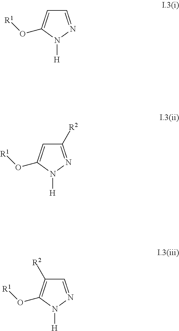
C1=NN([H])C(O[R1])=C1.C1([R2])=NN([H])C(O[R1])=C1.C1=NN([H])C(O[R1])=C1[R2]
